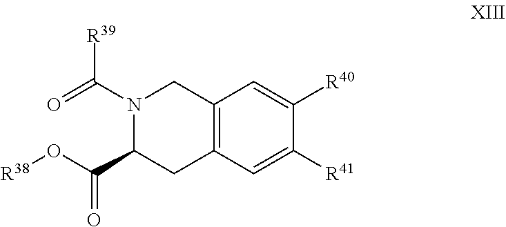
C12=C(C=C([R41])C([R40])=C1)CC(C(O[R38])=O)N(C(=O)[R39])C2
